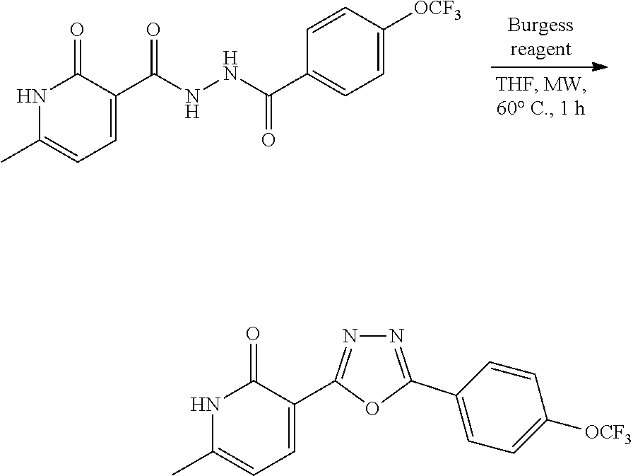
N1C(C)=CC=C(C(NNC(C2=CC=C([OCF3])C=C2)=O)=O)C1=O.N1C(C)=CC=C(C2=NN=C(C3=CC=C([OCF3])C=C3)O2)C1=O
